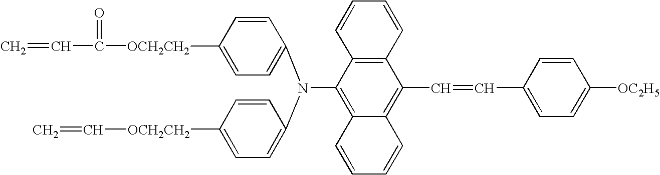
C1([OCH2CH2]C(=O)C=C)=CC=C(N(C2=CC=C([OCH2CH2]C=C)C=C2)C2=C3C(=C(C=CC4=CC=C([OC2H5])C=C4)C4=C2C=CC=C4)C=CC=C3)C=C1
